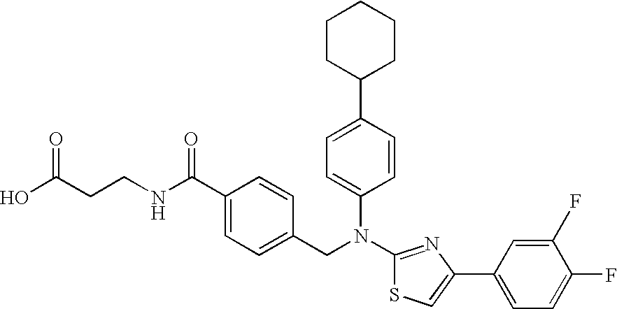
C1CC(C2=CC=C(N(C3=NC(C4=CC=C(F)C(F)=C4)=CS3)CC3=CC=C(C(NCCC(O)=O)=O)C=C3)C=C2)CCC1
